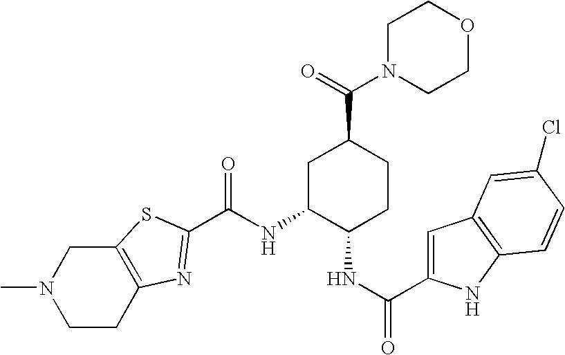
N(C1C(NC(=O)C2=CC3=C(N2)C=CC(Cl)=C3)CCC(C(=O)N2CCOCC2)C1)C(=O)C1=NC2=C(CN(C)CC2)S1
